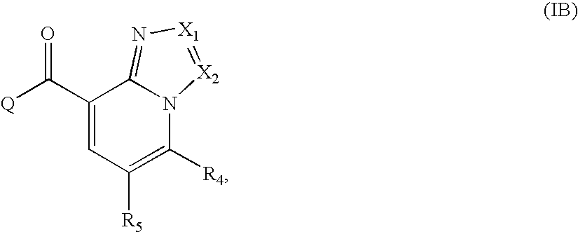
C1(C(=O)[Q])=CC([R5])=C([R4])N2C1=N[X1]=[X2]2
